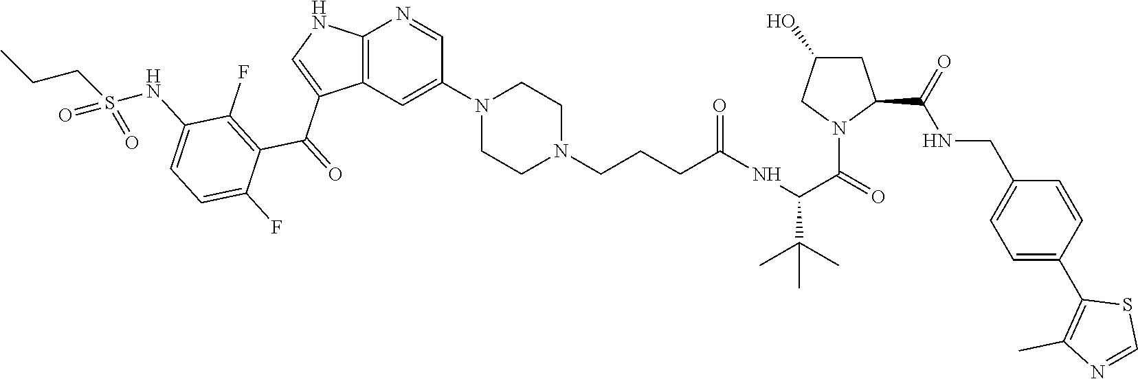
C12=C(C=C(N3CCN(CCCC(NC(C(=O)N4C(C(NCC5=CC=C(C6=C(C)N=CS6)C=C5)=O)CC(O)C4)C(C)(C)C)=O)CC3)C=N1)C(C(=O)C1=C(F)C(NS(CCC)(=O)=O)=CC=C1F)=CN2
